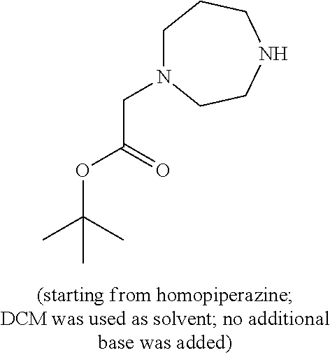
C1N(CC(OC(C)(C)C)=O)CCNCC1
